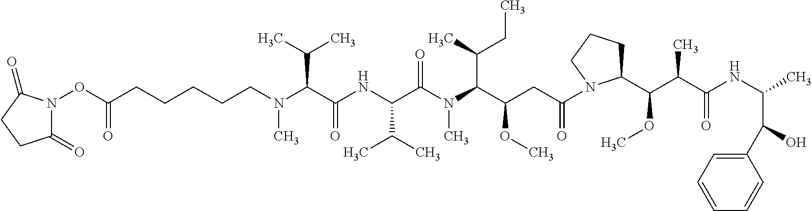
CN(CCCCCC(ON1C(=O)CCC1=O)=O)C(C(NC(C(N(C(C(CC(=O)N1C(C(OC)C(C)C(=O)NC(C(C2=CC=CC=C2)O)C)CCC1)OC)C(C)CC)C)=O)C(C)C)=O)C(C)C
